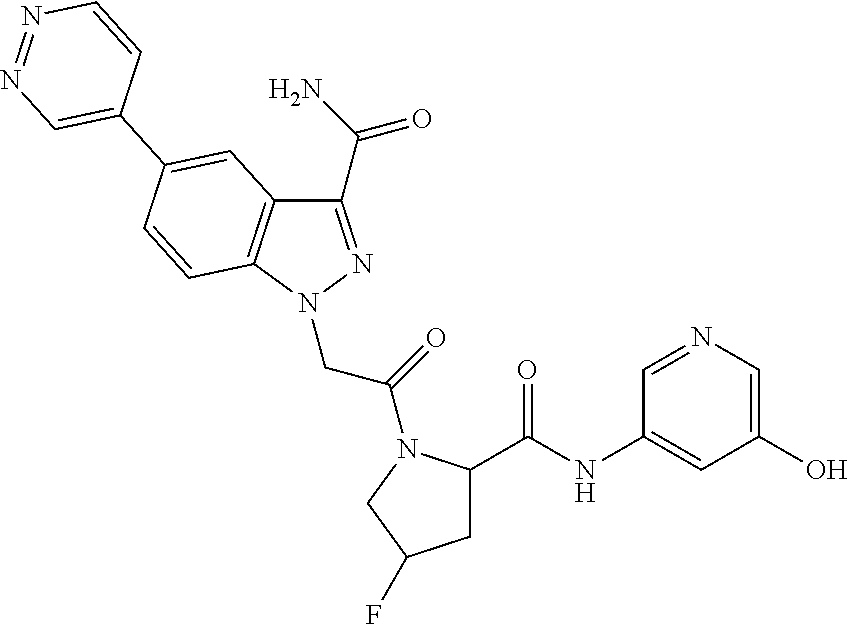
C1(C(N)=O)=NN(CC(=O)N2C(C(NC3=CC(O)=CN=C3)=O)CC(F)C2)C2=C1C=C(C1=CN=NC=C1)C=C2
